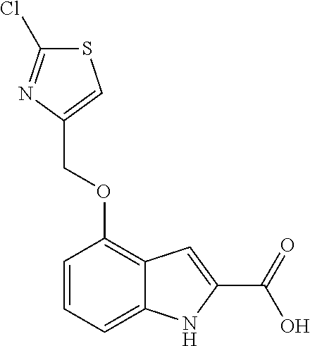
C1=CC=C2C(=C1OCC1=CSC(Cl)=N1)C=C(C(=O)O)N2
